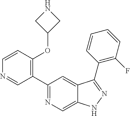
C1(C2=C(OC3CNC3)C=CN=C2)=NC=C2C(=C1)C(C1=C(F)C=CC=C1)=NN2
